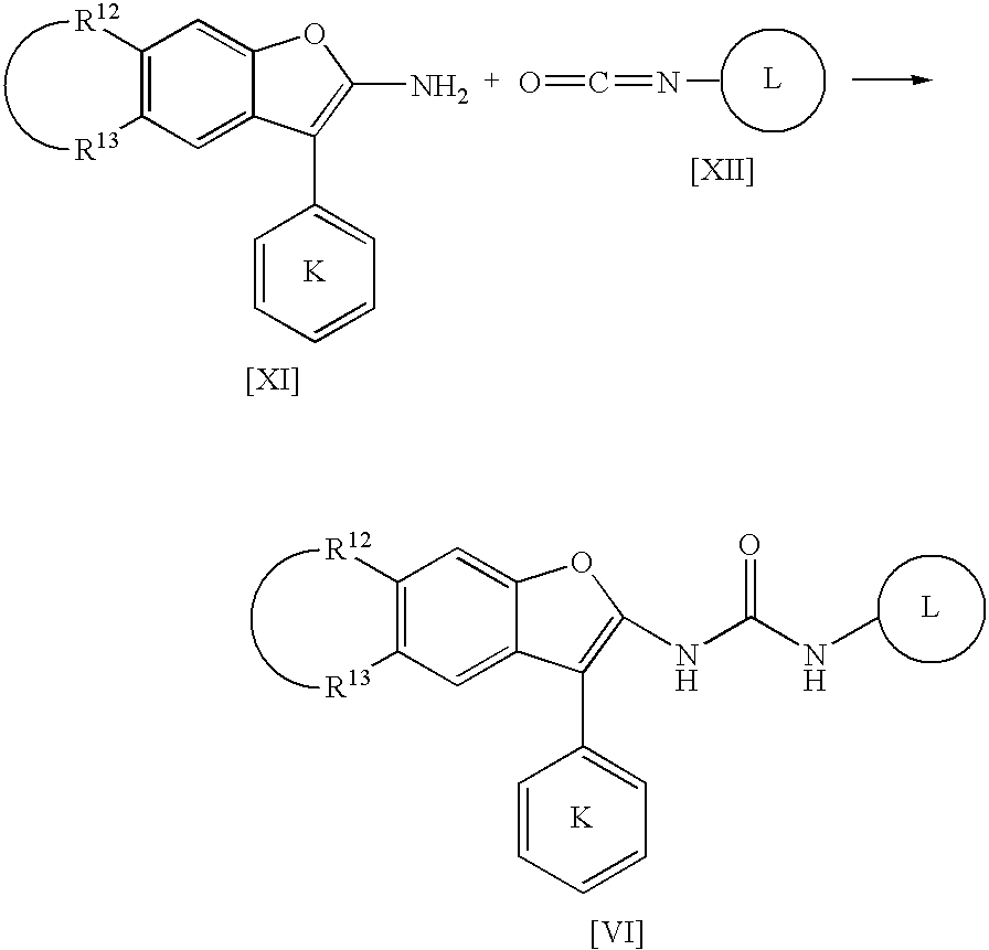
[L].CN=C=O.C1([R12])=C([R13])C=C2C(=C1)OC(N)=C2C1=CC=CC=C1.[[XII]].[[XI]].[K].[[VI]].[L].C1([R12])=C([R13])C=C2C(=C1)OC(NC(NC)=O)=C2C1=CC=CC=C1.[K]
